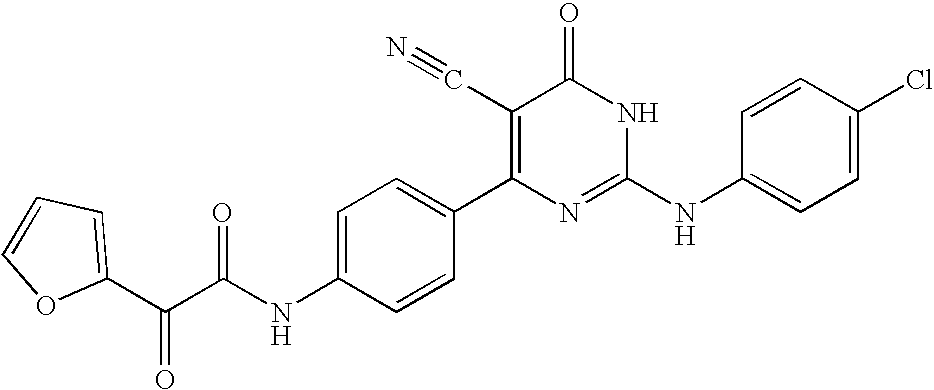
C1=CC(C2=C(C#N)C(=O)NC(NC3=CC=C(Cl)C=C3)=N2)=CC=C1NC(C(=O)C1=CC=CO1)=O
